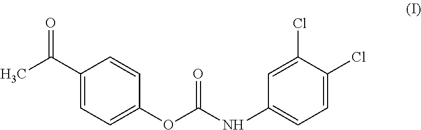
C1=C(C(C)=O)C=CC(OC(NC2=CC=C(Cl)C(Cl)=C2)=O)=C1
